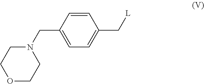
O1CCN(CC2=CC=C(C[L])C=C2)CC1
